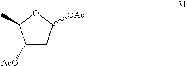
C1([AcO])CC([OAc])OC1C
